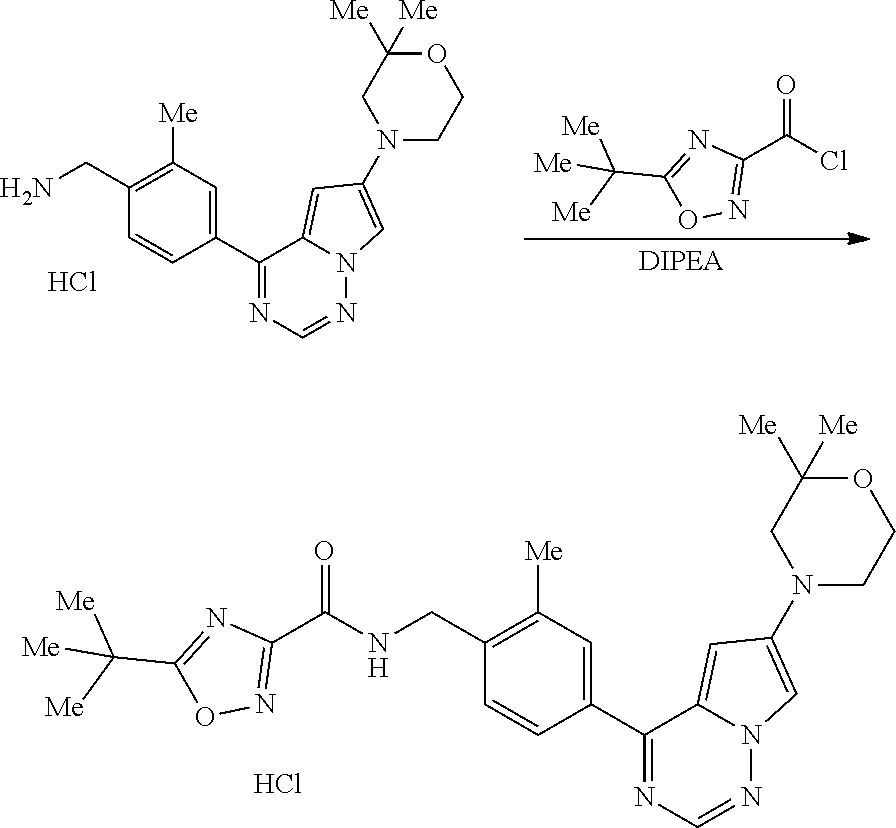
ClC(C1=NOC(C([Me])([Me])[Me])=N1)=O.Cl.C1(CN)=C([Me])C=C(C2=NC=NN3C2=CC(N2CC([Me])([Me])OCC2)=C3)C=C1.Cl.C1(CNC(C2=NOC(C([Me])([Me])[Me])=N2)=O)=C([Me])C=C(C2=NC=NN3C2=CC(N2CC([Me])([Me])OCC2)=C3)C=C1
